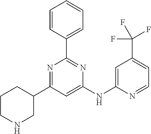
C1C(C2=NC(C3=CC=CC=C3)=NC(NC3=CC(C(F)(F)F)=CC=N3)=C2)CCCN1
